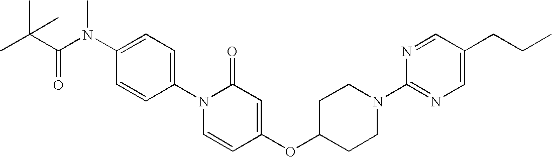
C1(N(C(C(C)(C)C)=O)C)=CC=C(N2C=CC(OC3CCN(C4=NC=C(CCC)C=N4)CC3)=CC2=O)C=C1
